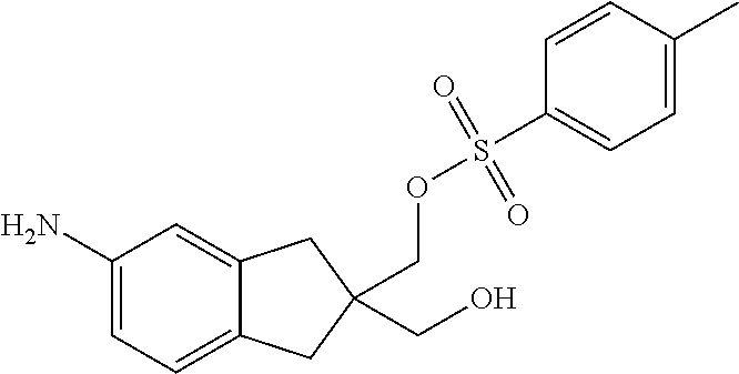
C1(N)=CC=C2C(=C1)CC(COS(=O)(=O)C1=CC=C(C)C=C1)(CO)C2
